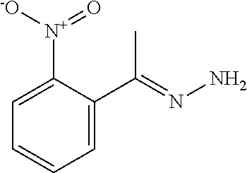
C1=C(C(C)=NN)C([N+](=O)[-O])=CC=C1
